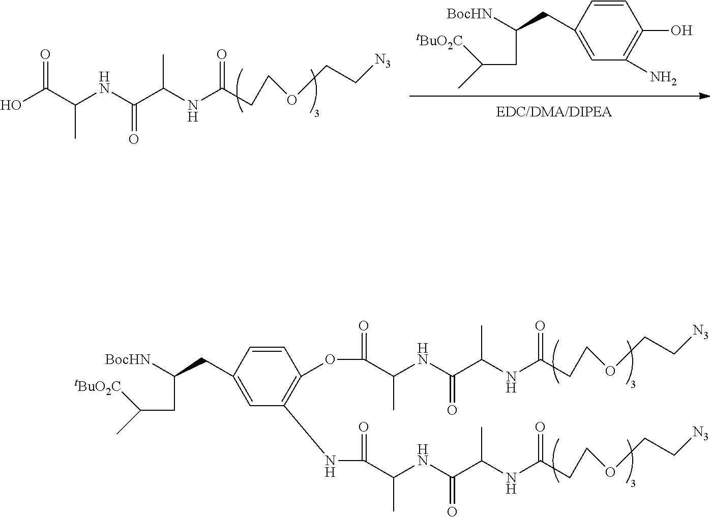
C([tBuO2C])(C)CC(CC1=CC(N)=C(O)C=C1)[BocHN].OC(=O)C(NC(C(NC(CCOCC[N3])=O)C)=O)C.C([tBuO2C])(C)CC(CC1=CC(NC(=O)C(NC(C(NC(CCOCC[N3])=O)C)=O)C)=C(OC(=O)C(NC(C(NC(CCOCC[N3])=O)C)=O)C)C=C1)[BocHN]
